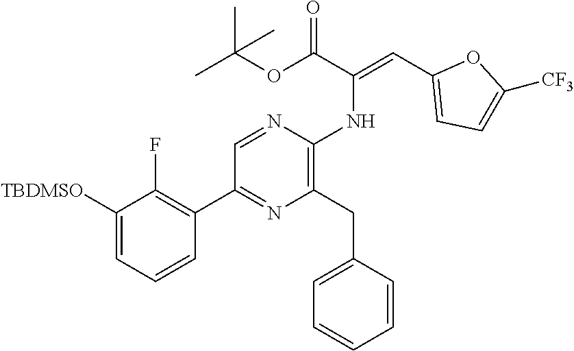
C1([TBDMSO])=CC=CC(C2=NC(CC3=CC=CC=C3)=C(NC(C(OC(C)(C)C)=O)=CC3=CC=C([CF3])O3)N=C2)=C1F
